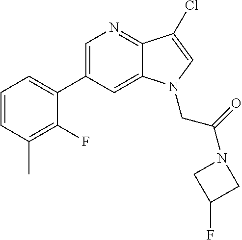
C1=C(C2=CC=CC(C)=C2F)C=C2C(=N1)C(Cl)=CN2CC(N1CC(F)C1)=O
